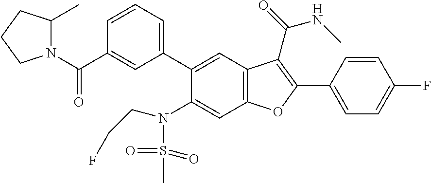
C1=CC=C(C2=CC3=C(C=C2N(S(C)(=O)=O)CCF)OC(C2=CC=C(F)C=C2)=C3C(NC)=O)C=C1C(N1C(C)CCC1)=O
